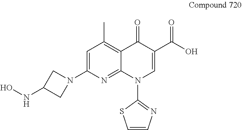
C1(NO)CN(C2=CC(C)=C3C(=N2)N(C2=NC=CS2)C=C(C(O)=O)C3=O)C1
